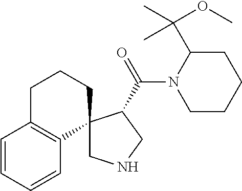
C1C(C(OC)(C)C)N(C(=O)C2C3(CNC2)CCCC2=C3C=CC=C2)CCC1
